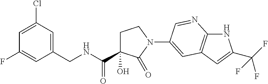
C1C(O)(C(NCC2=CC(Cl)=CC(F)=C2)=O)C(=O)N(C2=CC3=C(NC(C(F)(F)F)=C3)N=C2)C1
